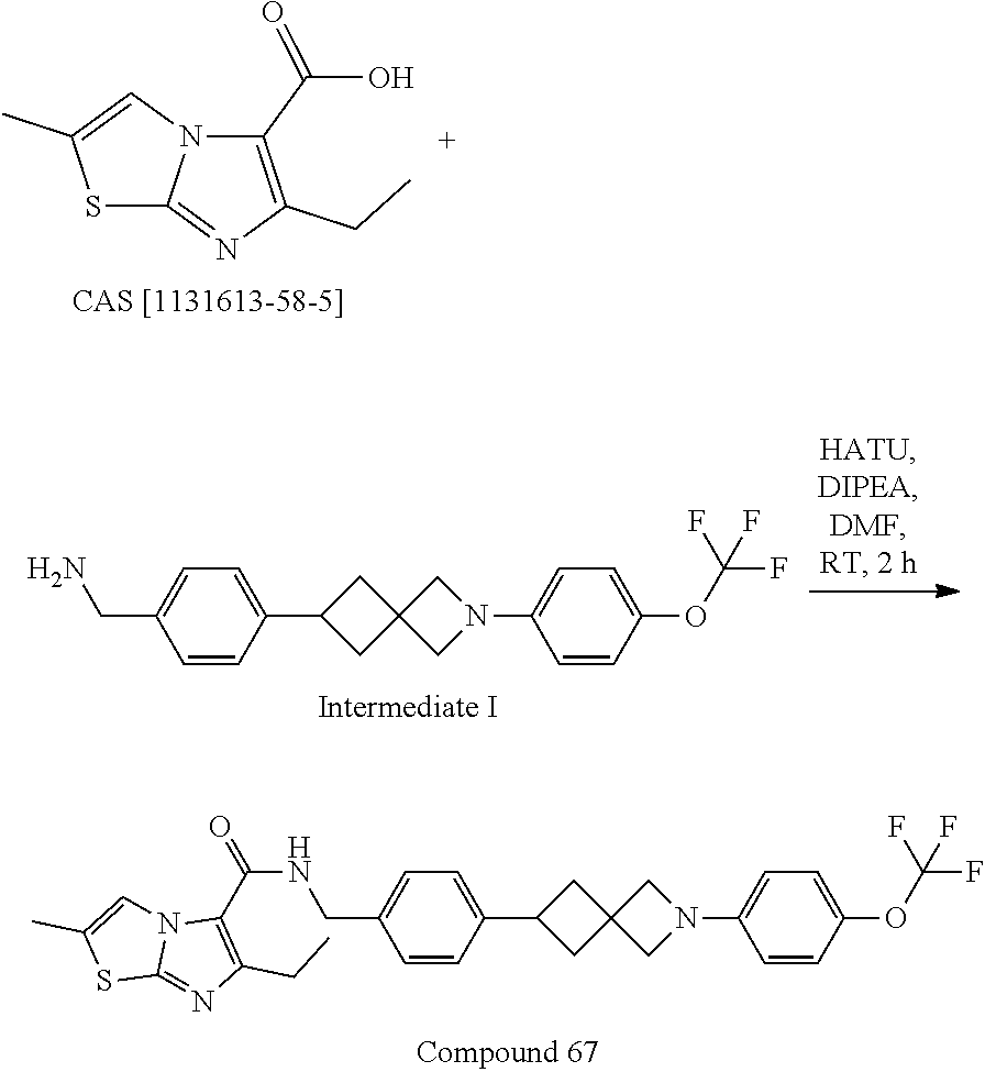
C1=C(CN)C=CC(C2CC3(C2)CN(C2=CC=C(OC(F)(F)F)C=C2)C3)=C1.C1(C(O)=O)=C(CC)N=C2N1C=C(C)S2.C1=C(CNC(=O)C2=C(CC)N=C3N2C=C(C)S3)C=CC(C2CC3(C2)CN(C2=CC=C(OC(F)(F)F)C=C2)C3)=C1
